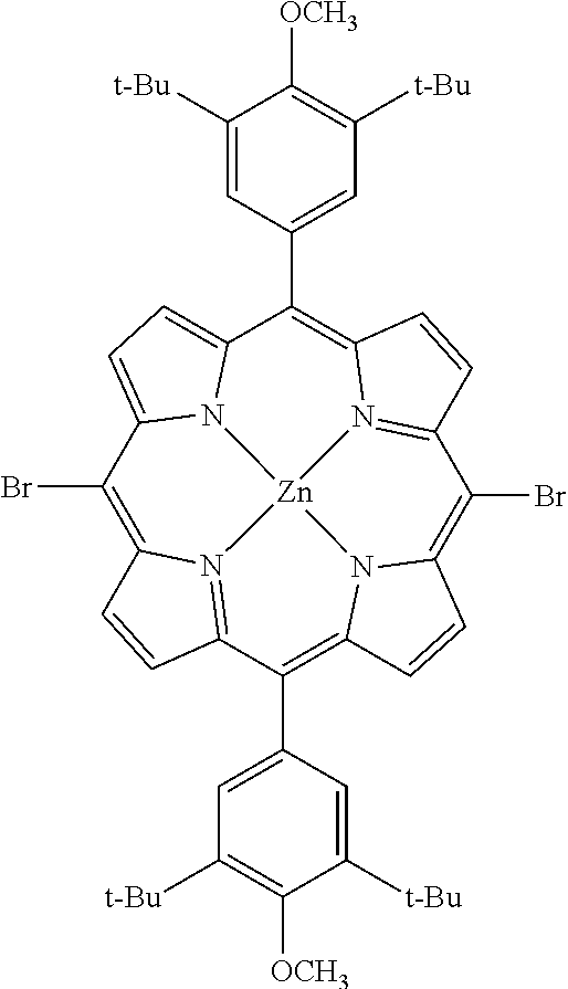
C1(Br)=C2N3=C(C(C4=CC([t-Bu])=C([OCH3])C([t-Bu])=C4)=C4N5C(=C(Br)C6=N7C(=C(C8=CC([t-Bu])=C([OCH3])C([t-Bu])=C8)C8=CC=C1N8[Zn]753)C=C6)C=C4)C=C2
